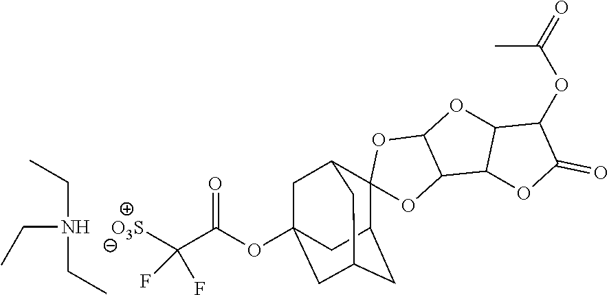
[O3S]C(C(OC12CC3C4(C(CC(C1)C3)C2)OC1C(O4)OC2C1OC(=O)C2OC(=O)C)=O)(F)F.C(N(CC)CC)C
